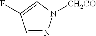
C1=NN([CH2CO])C=C1F
